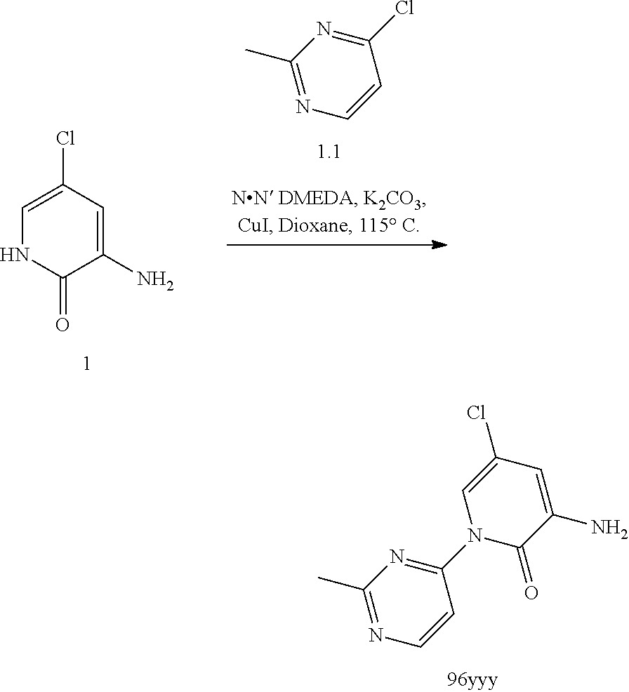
C1(Cl)=NC(C)=NC=C1.C1=C(Cl)C=C(N)C(=O)N1.C1=C(N)C(=O)N(C2=NC(C)=NC=C2)C=C1Cl
